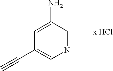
N1=CC(N)=CC(C#C)=C1
